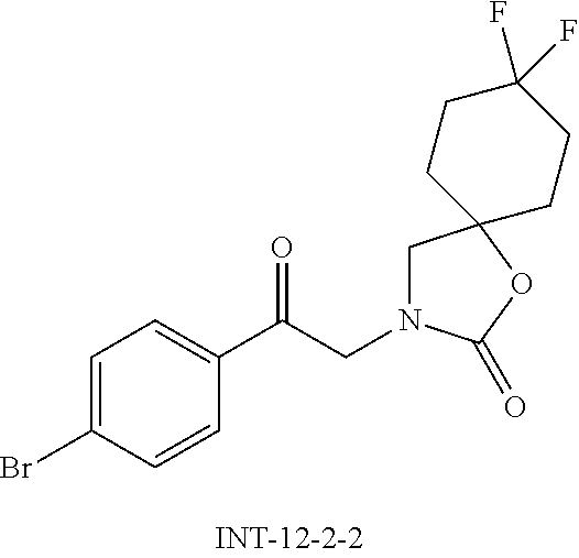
C1=C(Br)C=CC(C(CN2CC3(OC2=O)CCC(F)(F)CC3)=O)=C1
